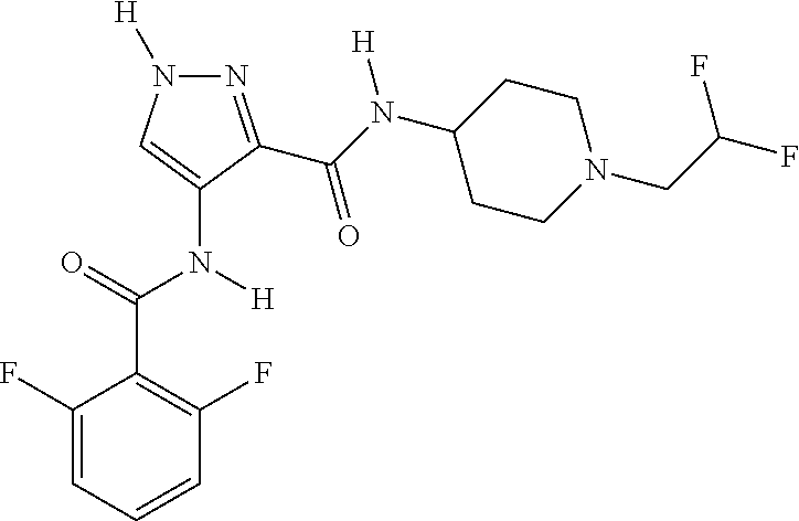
C1(F)=CC=CC(F)=C1C(=O)N([H])C1=CN([H])N=C1C(N(C1CCN(CC(F)F)CC1)[H])=O
